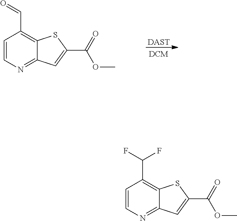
C1=CN=C2C(=C1C(F)F)SC(C(=O)OC)=C2.C1=CN=C2C(=C1C=O)SC(C(=O)OC)=C2.[DAST]
